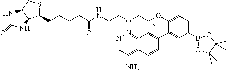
B1(C2=CC=C(OCCOCCNC(CCCCC3SCC4C3NC(=O)N4)=O)C(C3=CC4=NN=CC(N)=C4C=C3)=C2)OC(C)(C)C(C)(C)O1
